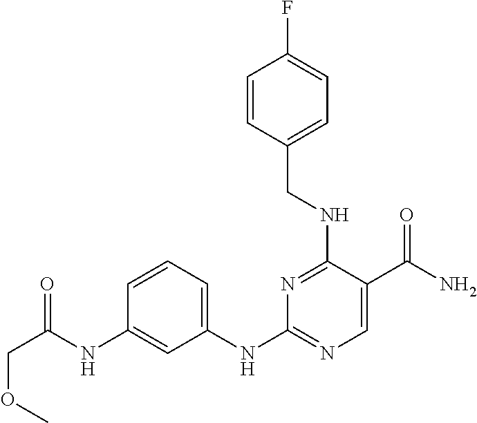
C1=CC(NC(COC)=O)=CC(NC2=NC=C(C(N)=O)C(NCC3=CC=C(F)C=C3)=N2)=C1
